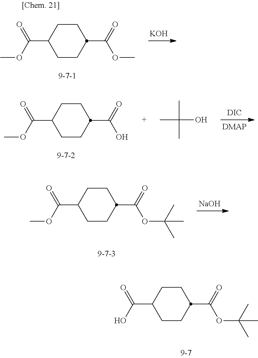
COC(C1CCC(C(=O)OC)CC1)=O.[KOH].COC(C1CCC(C(=O)O)CC1)=O.[DIC].CC(O)(C)C.[NaOH].COC(C1CCC(C(=O)OC(C)(C)C)CC1)=O.OC(C1CCC(C(=O)OC(C)(C)C)CC1)=O
